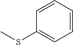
C1=CC=CC(SC)=C1
